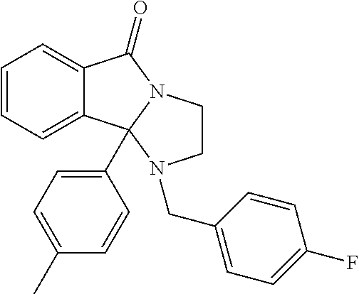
C12=CC=CC=C1C1(C3=CC=C(C)C=C3)N(C2=O)CCN1CC1=CC=C(F)C=C1
